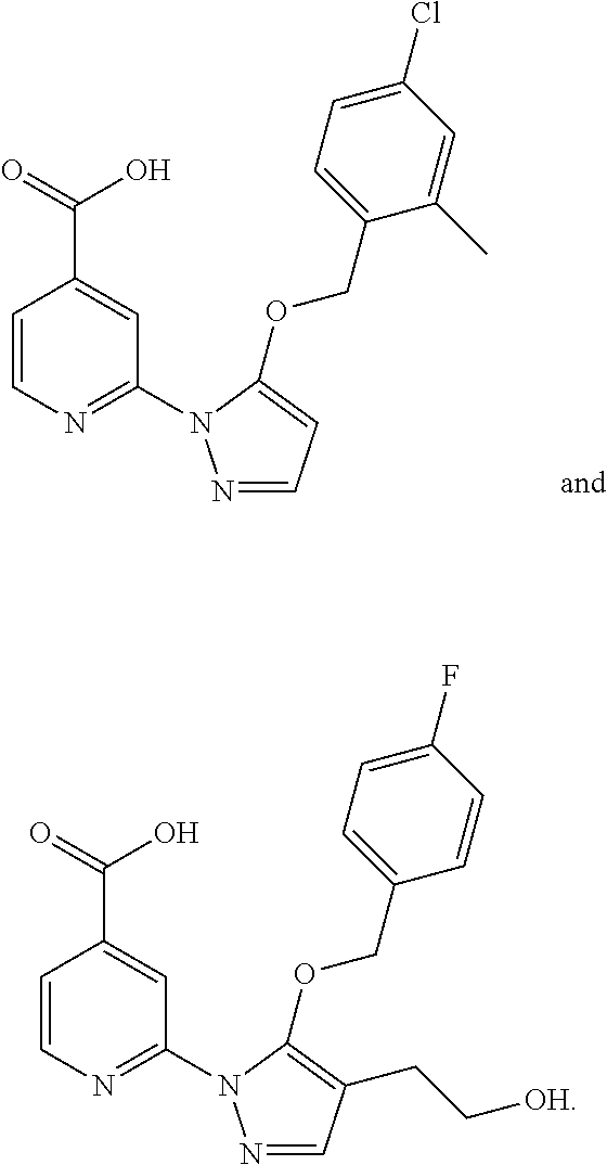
C1=CN=C(N2N=CC=C2OCC2=CC=C(Cl)C=C2C)C=C1C(=O)O.C1=CN=C(N2N=CC(CC[OH])=C2OCC2=CC=C(F)C=C2)C=C1C(=O)O
